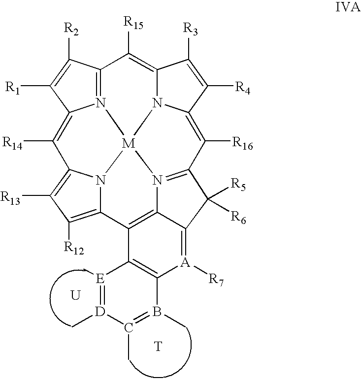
C12=N3C(=C([R14])C4=C([R13])C([R12])=C5N4[M]34N3C(=C1[R15])C([R3])=C([R4])C3=C([R16])C1=N4C3=C5C4=C([A]([R7])=C3C1([R5])[R6])B(C)=C(C)[D](C)=[E]4C)C([R1])=C2[R2].[T].[U]
